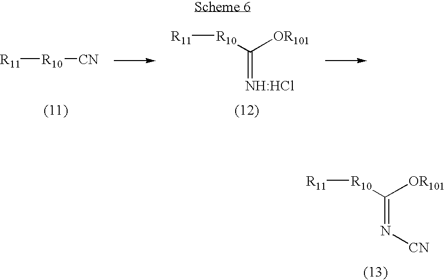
[R11][R10]C([OR101])=N[CN].[R11][R10]C([OR101])=[NH:HCl].[R11][R10][CN]
